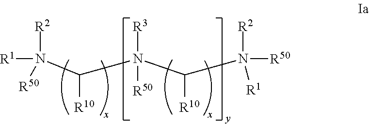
[R3]N(C(N([R50])([R2])[R1])[R10])(C(N([R2])([R1])[R50])[R10])[R50]
